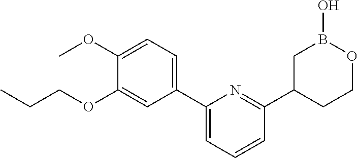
C1(OC)=CC=C(C2=CC=CC(C3CCOB(O)C3)=N2)C=C1OCCC
